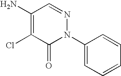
C1(N)=C(Cl)C(=O)N(C2=CC=CC=C2)N=C1
